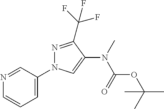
N1=CC(N2N=C(C(F)(F)F)C(N(C(OC(C)(C)C)=O)C)=C2)=CC=C1
